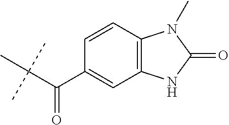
C(C(C)(C)C)(C1=CC2=C(C=C1)N(C)C(=O)N2)=O
